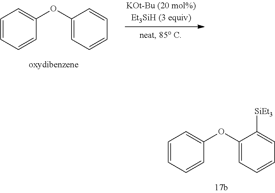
C1=CC=CC(OC2=CC=CC=C2)=C1.C1=CC=CC(OC2=CC=CC=C2[SiEt3])=C1
